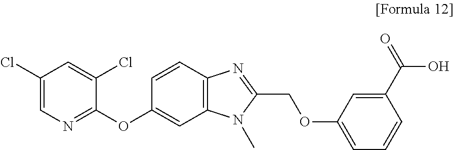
C1(Cl)=CN=C(OC2=CC3=C(C=C2)N=C(COC2=CC=CC(C(=O)O)=C2)N3C)C(Cl)=C1
